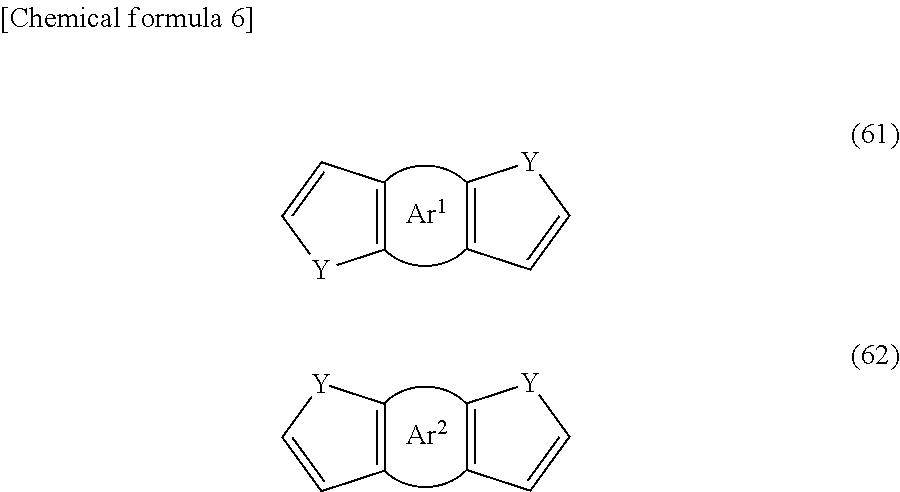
C1=CC=C[Y]1.C1=CC=C[Y]1.C1=C[Y]C=C1.C1=CC=C[Y]1
